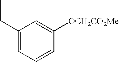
C1=C([OCH2CO2Me])C=CC=C1CC
